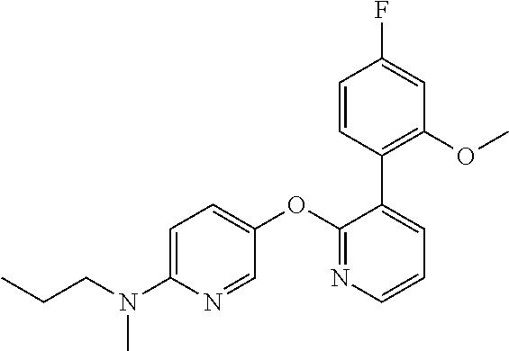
C1=C(N(CCC)C)N=CC(OC2=NC=CC=C2C2=C(OC)C=C(F)C=C2)=C1
